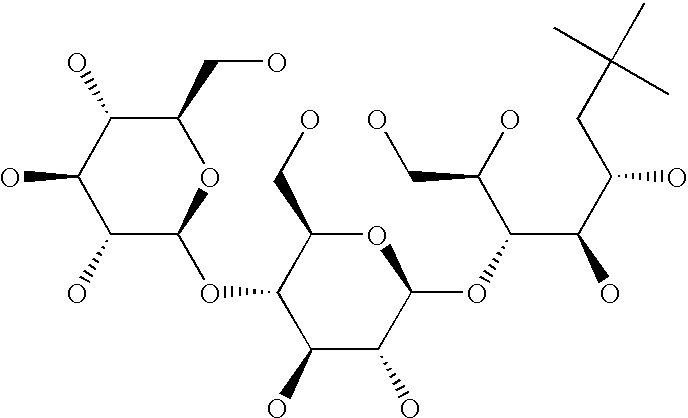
C1(CO)C(O)C(O)C(O)C(OC2C(O)C(O)C(OC(C(C(CC(C)(C)C)O)O)C(O)CO)OC2CO)O1
